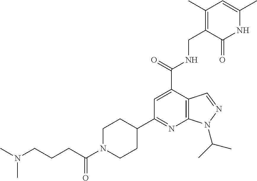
CN(C)CCCC(=O)N1CCC(C2=NC3=C(C(C(NCC4=C(C)C=C(C)NC4=O)=O)=C2)C=NN3C(C)C)CC1
